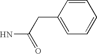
C1(CC(N)=O)=CC=CC=C1
